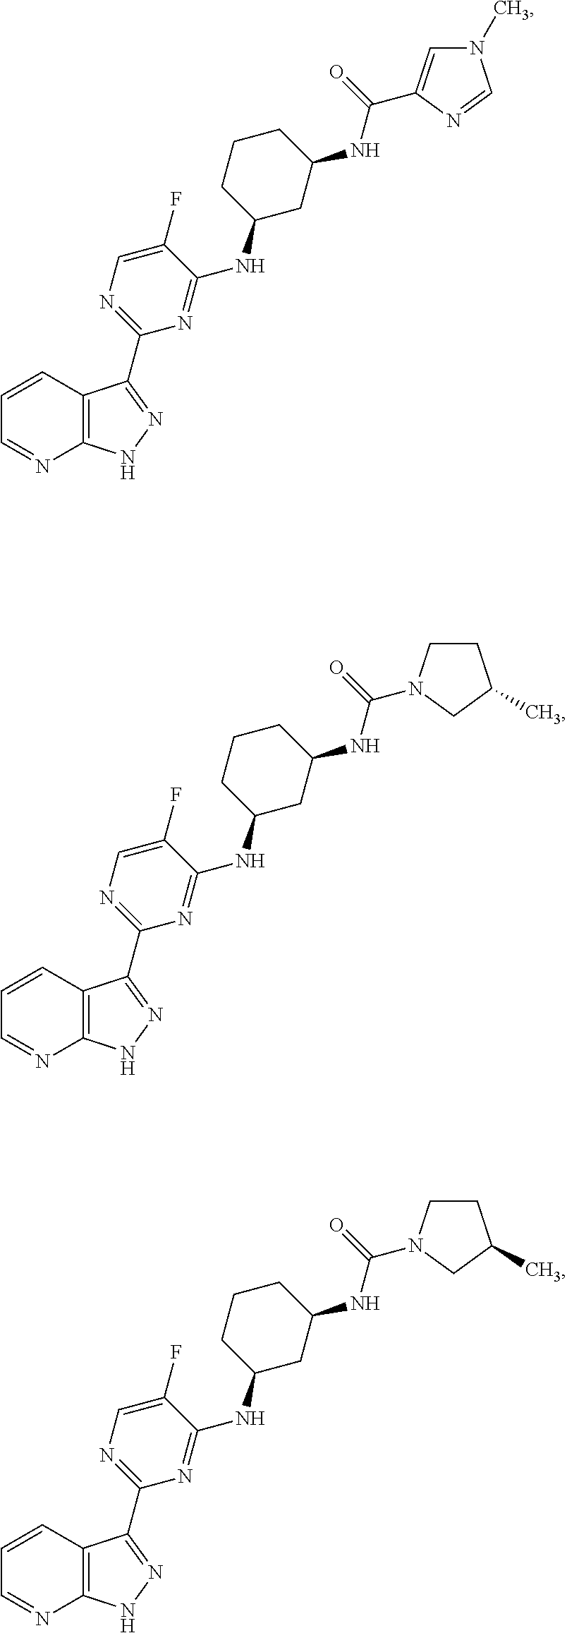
C1=CC2=C(N=C1)NN=C2C1=NC=C(F)C(NC2CC(NC(=O)C3=CN(C)C=N3)CCC2)=N1.C1=CC2=C(N=C1)NN=C2C1=NC=C(F)C(NC2CC(NC(=O)N3CCC(C)C3)CCC2)=N1.C1=CC2=C(N=C1)NN=C2C1=NC=C(F)C(NC2CC(NC(=O)N3CCC(C)C3)CCC2)=N1
